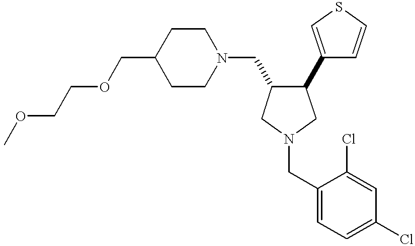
C1(COCCOC)CCN(CC2C(C3=CSC=C3)CN(CC3=CC=C(Cl)C=C3Cl)C2)CC1
